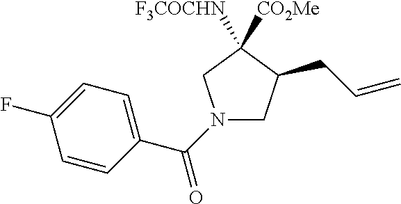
N1(C(C2=CC=C(F)C=C2)=O)CC(CC=C)C([F3COCHN])([CO2Me])C1
